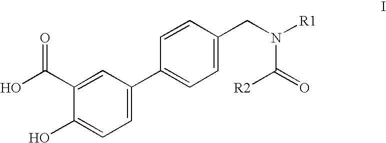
C1=C(C2=CC=C(CN([R1])C([R2])=O)C=C2)C=C(C(O)=O)C(O)=C1
